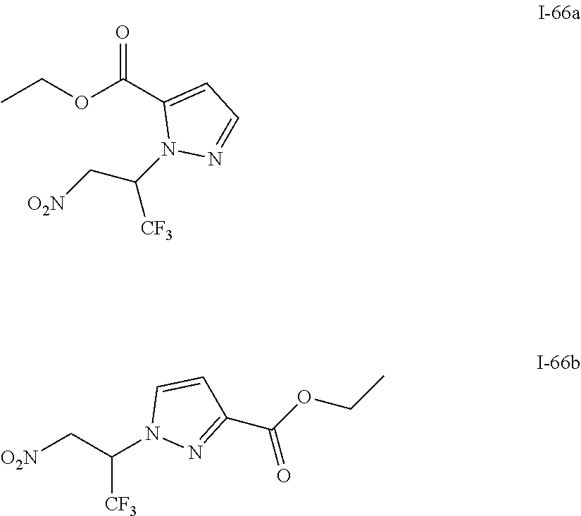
CCOC(C1=CC=NN1C(C[O2N])[CF3])=O.[O2N]CC(N1N=C(C(OCC)=O)C=C1)[CF3]
